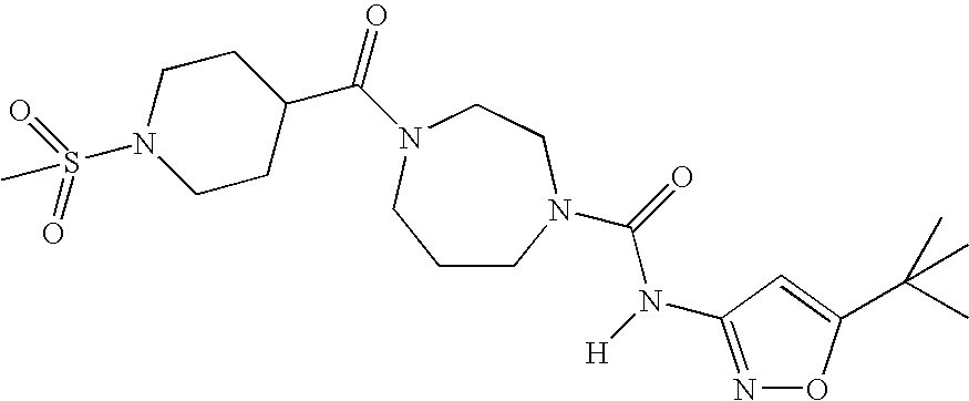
C1CN(C(=O)N([H])C2=NOC(C(C)(C)C)=C2)CCN(C(=O)C2CCN(S(=O)(=O)C)CC2)C1
